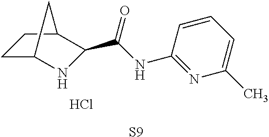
C1C2NC(C(NC3=NC(C)=CC=C3)=O)C(C1)C2.Cl.[S9]
